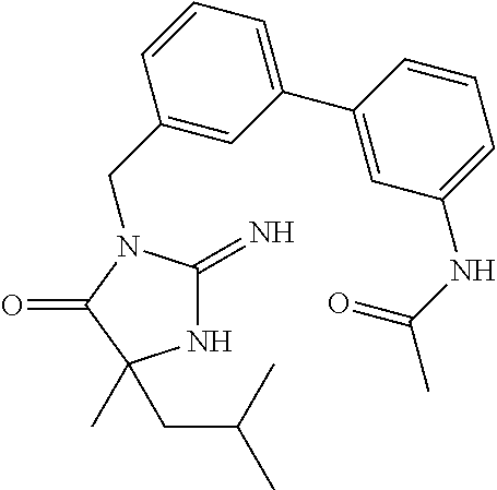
N1C(=N)N(CC2=CC(C3=CC(NC(=O)C)=CC=C3)=CC=C2)C(=O)C1(CC(C)C)C
